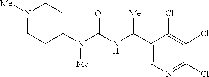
C1(N(C(NC(C2=CN=C(Cl)C(Cl)=C2Cl)[Me])=O)[Me])CCN([Me])CC1
